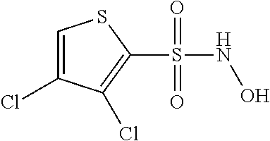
C1=C(Cl)C(Cl)=C(S(=O)(=O)NO)S1
